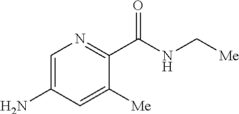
C1=C(N)C=C([Me])C(C(=O)NC[Me])=N1
